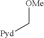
[OMe]C[Pyd]
